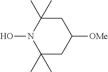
C1(C)(C)N(O)C(C)(C)CC([OMe])C1
